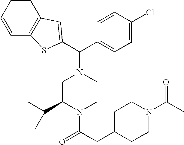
C1=CC=CC2=C1C=C(C(C1=CC=C(Cl)C=C1)N1CC(C(C)C)N(C(CC3CCN(C(C)=O)CC3)=O)CC1)S2
